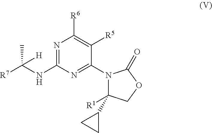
N1=C(NC(C)([R7])[H])N=C(N2C([R1])(C3CC3)COC2=O)C([R5])=C1[R6]
